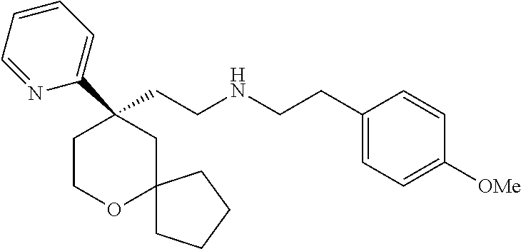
C1(CCNCCC2=CC=C([OMe])C=C2)(C2=CC=CC=N2)CCOC2(C1)CCCC2
